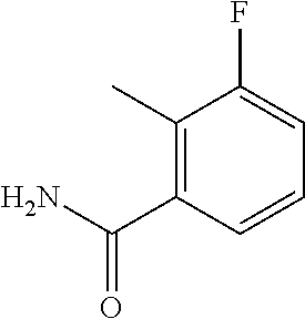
C1(C)=C(C(N)=O)C=CC=C1F
